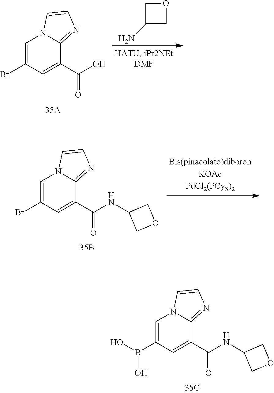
C1=C(B(O)O)C=C(C(NC2COC2)=O)C2=NC=CN12.C1=C(Br)C=C(C(O)=O)C2=NC=CN12.C1(N)COC1.C1=C(Br)C=C(C(NC2COC2)=O)C2=NC=CN12
